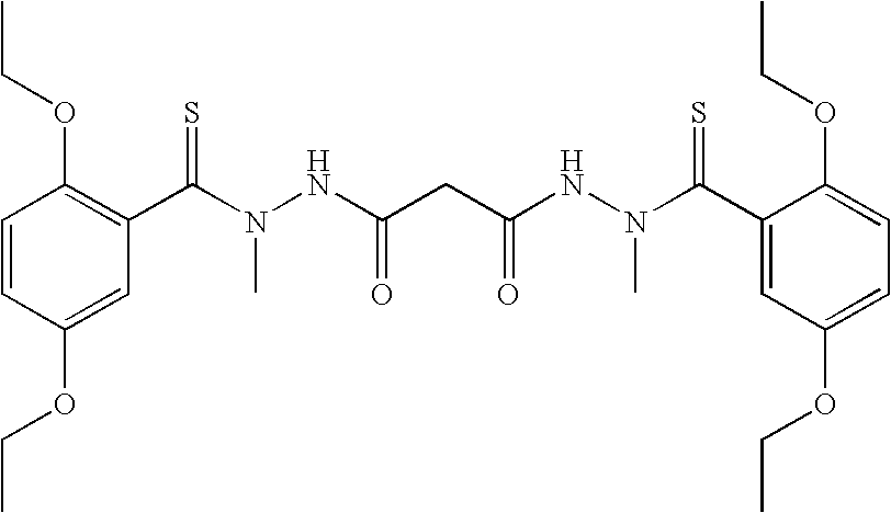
C1=CC(OCC)=CC(C(N(NC(CC(NN(C(C2=CC(OCC)=CC=C2OCC)=S)C)=O)=O)C)=S)=C1OCC
